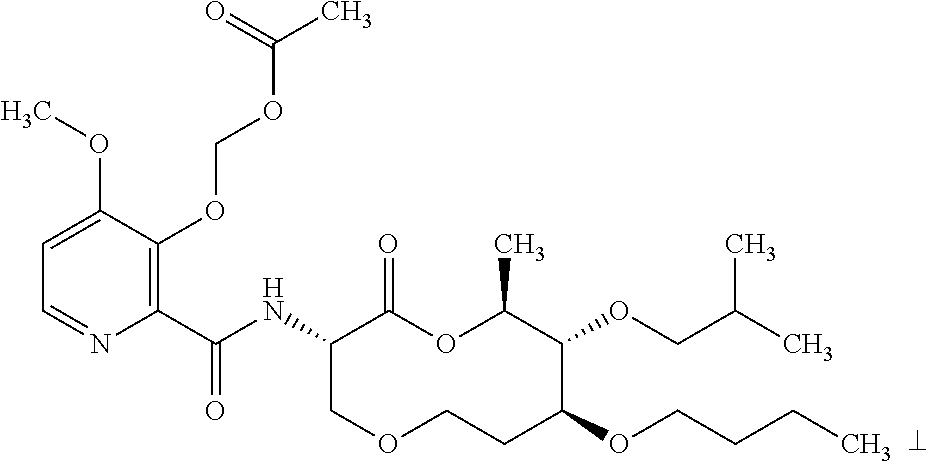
C1(C(NC2COCCC(OCCCC)C(OCC(C)C)C(C)OC2=O)=O)=C(OCOC(C)=O)C(OC)=CC=N1
